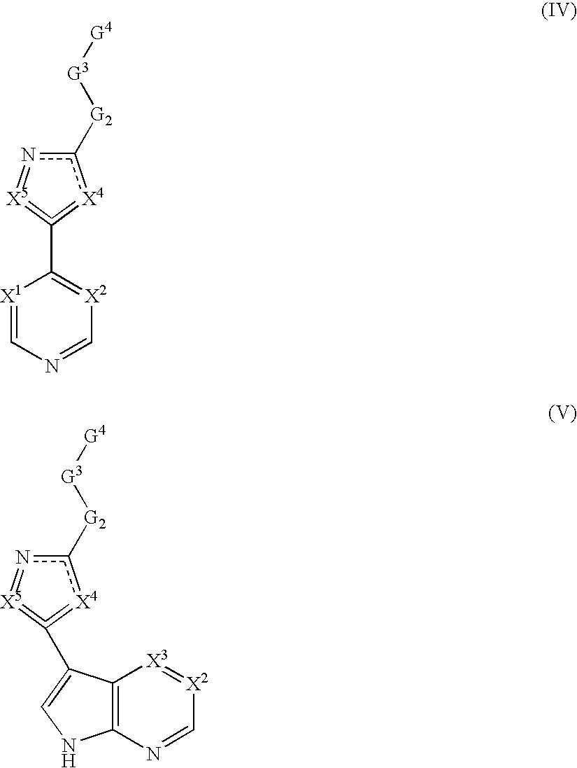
[G4][G3][G2]c1n=[X5]=C(C2=[X2]C=NC=[X1]2)=[X4]1.[G4][G3][G2]c1n=[X5]=C(C2=CNC3=C2[X3]=[X2]C=N3)=[X4]1
